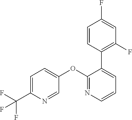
C1=C(C(F)(F)F)N=CC(OC2=NC=CC=C2C2=C(F)C=C(F)C=C2)=C1
